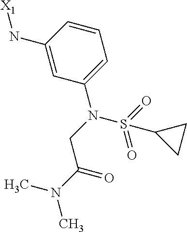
C1=CC=C(N(CC(N(C)C)=O)S(=O)(=O)C2CC2)C=C1N[X1]
